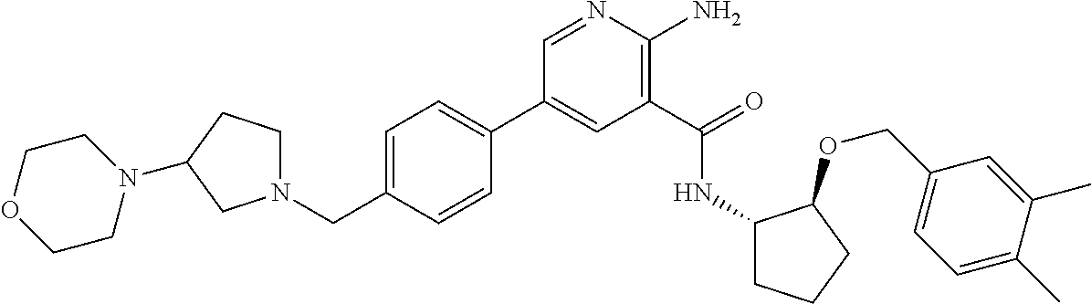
C1(C2=CC=C(CN3CCC(N4CCOCC4)C3)C=C2)=CC(C(=O)NC2CCCC2OCC2=CC=C(C)C(C)=C2)=C(N)N=C1
